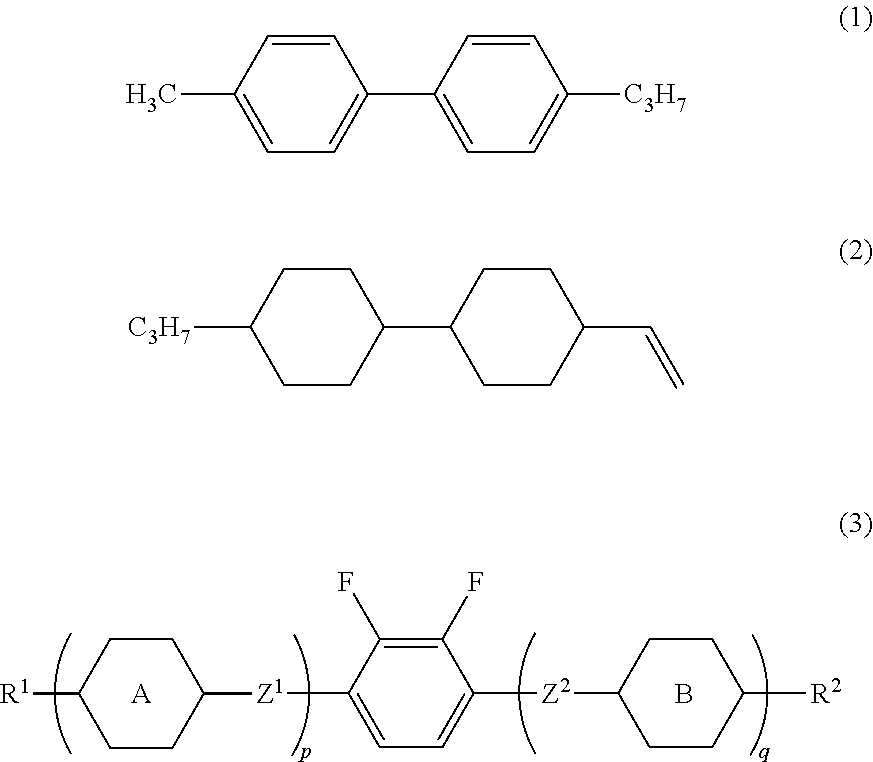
C1CC([Z2]C2=CC=C([Z1]C3CCC([R1])CC3)C(F)=C2F)CCC1[R2].[A].B.C1=CC(C)=CC=C1C1=CC=C([C3H7])C=C1.C1CC([C3H7])CCC1C1CCC(C=C)CC1
